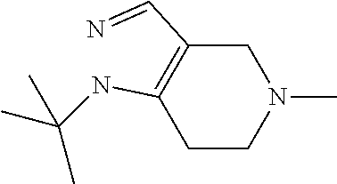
C1C(C=N)=C(NC(C)(C)C)CCN1C
